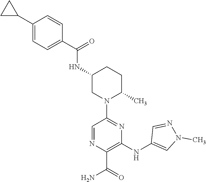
C1=CC(C(NC2CN(C3=NC(NC4=CN(C)N=C4)=C(C(=O)N)N=C3)C(C)CC2)=O)=CC=C1C1CC1
